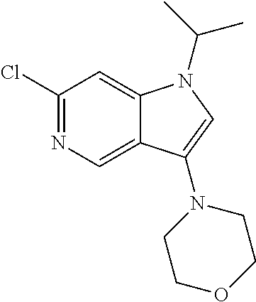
ClC1=NC=C2C(=C1)N(C(C)C)C=C2N1CCOCC1
